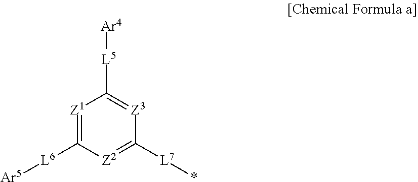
[Z1]1=C([L6][Ar5])[Z2]=C([L7]*)[Z3]=C1[L5][Ar4]
